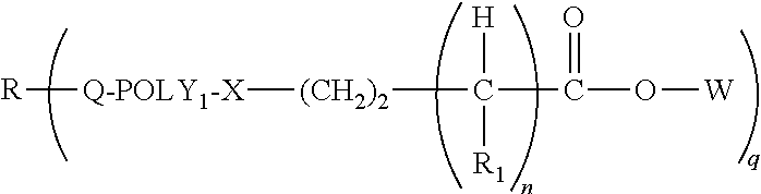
[R][Q-POLY1-X][(CH2)2]C(C(O[W])=O)([H])[R1]
